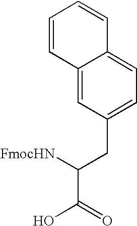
[FmocHN]C(CC1=CC=C2C(=C1)C=CC=C2)C(=O)O
